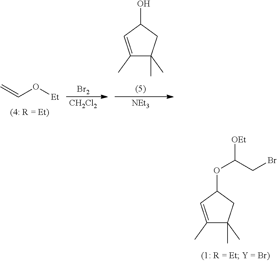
[CH2Cl2].[Br2].C1(C)=CC(O)CC1(C)C.[NEt3].C(O[Et])=C.C1(C)=CC(OC([OEt])CBr)CC1(C)C
